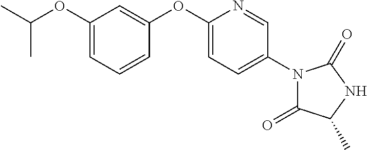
C1=C(OC2=CC(OC(C)C)=CC=C2)N=CC(N2C(=O)C(C)NC2=O)=C1
